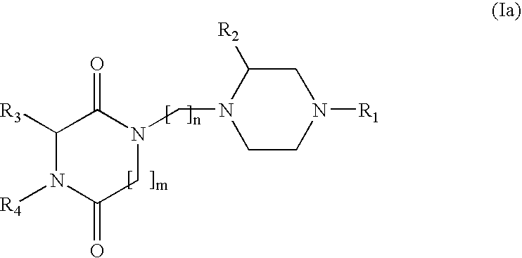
C1([R3])N([R4])C(=O)CN(CN2CCN([R1])CC2[R2])C1=O
